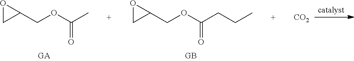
O1CC1COC(C)=O.O1CC1COC(CCC)=O.[CO2]
